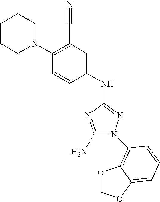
C1(N)=NC(NC2=CC(C#N)=C(N3CCCCC3)C=C2)=NN1C1=C2OCOC2=CC=C1
